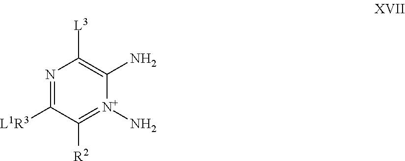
N1=C([L1R3])C([R2])=[N+](N)C(N)=C1[L3]
